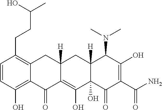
C1=CC(O)=C2C(=C1CCC(C)O)CC1([H])C(=C(O)C3(O)C([H])(C1)C(N(C)C)C(O)=C(C(N)=O)C3=O)C2=O
